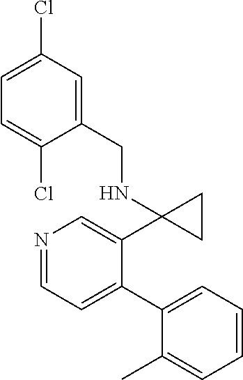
N1=CC=C(C2=CC=CC=C2C)C(C2(NCC3=CC(Cl)=CC=C3Cl)CC2)=C1
